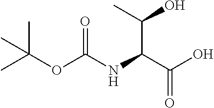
CC(OC(NC(C(O)=O)C(O)C)=O)(C)C
